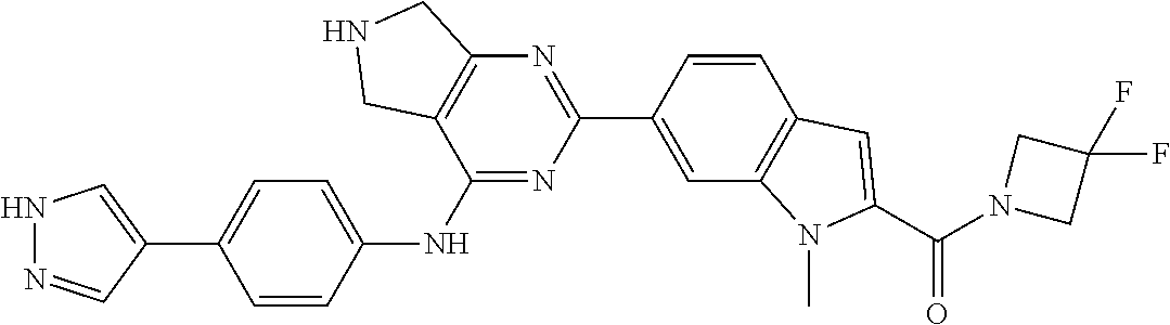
N1=C(NC2=CC=C(C3=CNN=C3)C=C2)C2=C(N=C1C1=CC3=C(C=C1)C=C(C(=O)N1CC(F)(F)C1)N3C)CNC2
